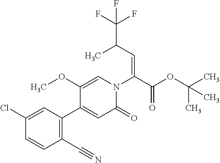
ClC1=CC(C2=CC(=O)N(C(C(OC(C)(C)C)=O)=CC(C)C(F)(F)F)C=C2OC)=C(C#N)C=C1
